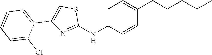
C1=CC=C(C2=CSC(NC3=CC=C(CCCCC)C=C3)=N2)C(Cl)=C1
